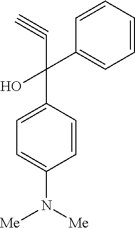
C1=CC=CC(C(O)(C#C)C2=CC=C(N([Me])[Me])C=C2)=C1
